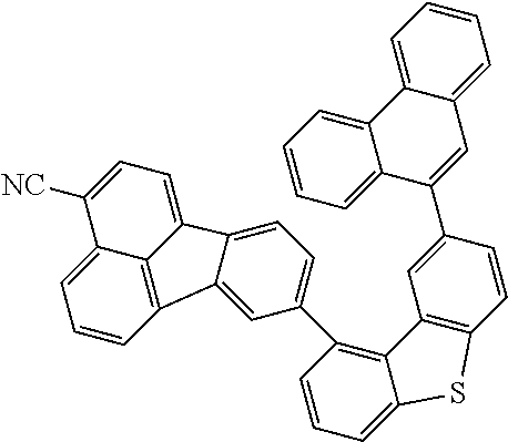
C12=C(C=CC(C3=CC4=CC=CC=C4C4=CC=CC=C34)=C1)SC1=CC=CC(C3=CC=C4C5=CC=C([NC])C6=CC=CC(=C65)C4=C3)=C21
